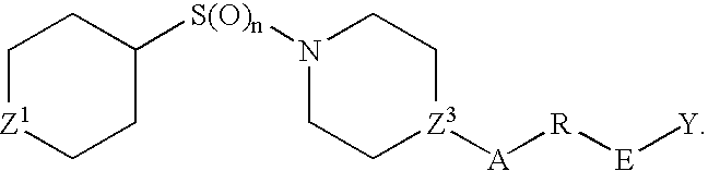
C1([S(O)n]N2CC[Z3]([A][R][E][Y])CC2)CC[Z1]CC1
